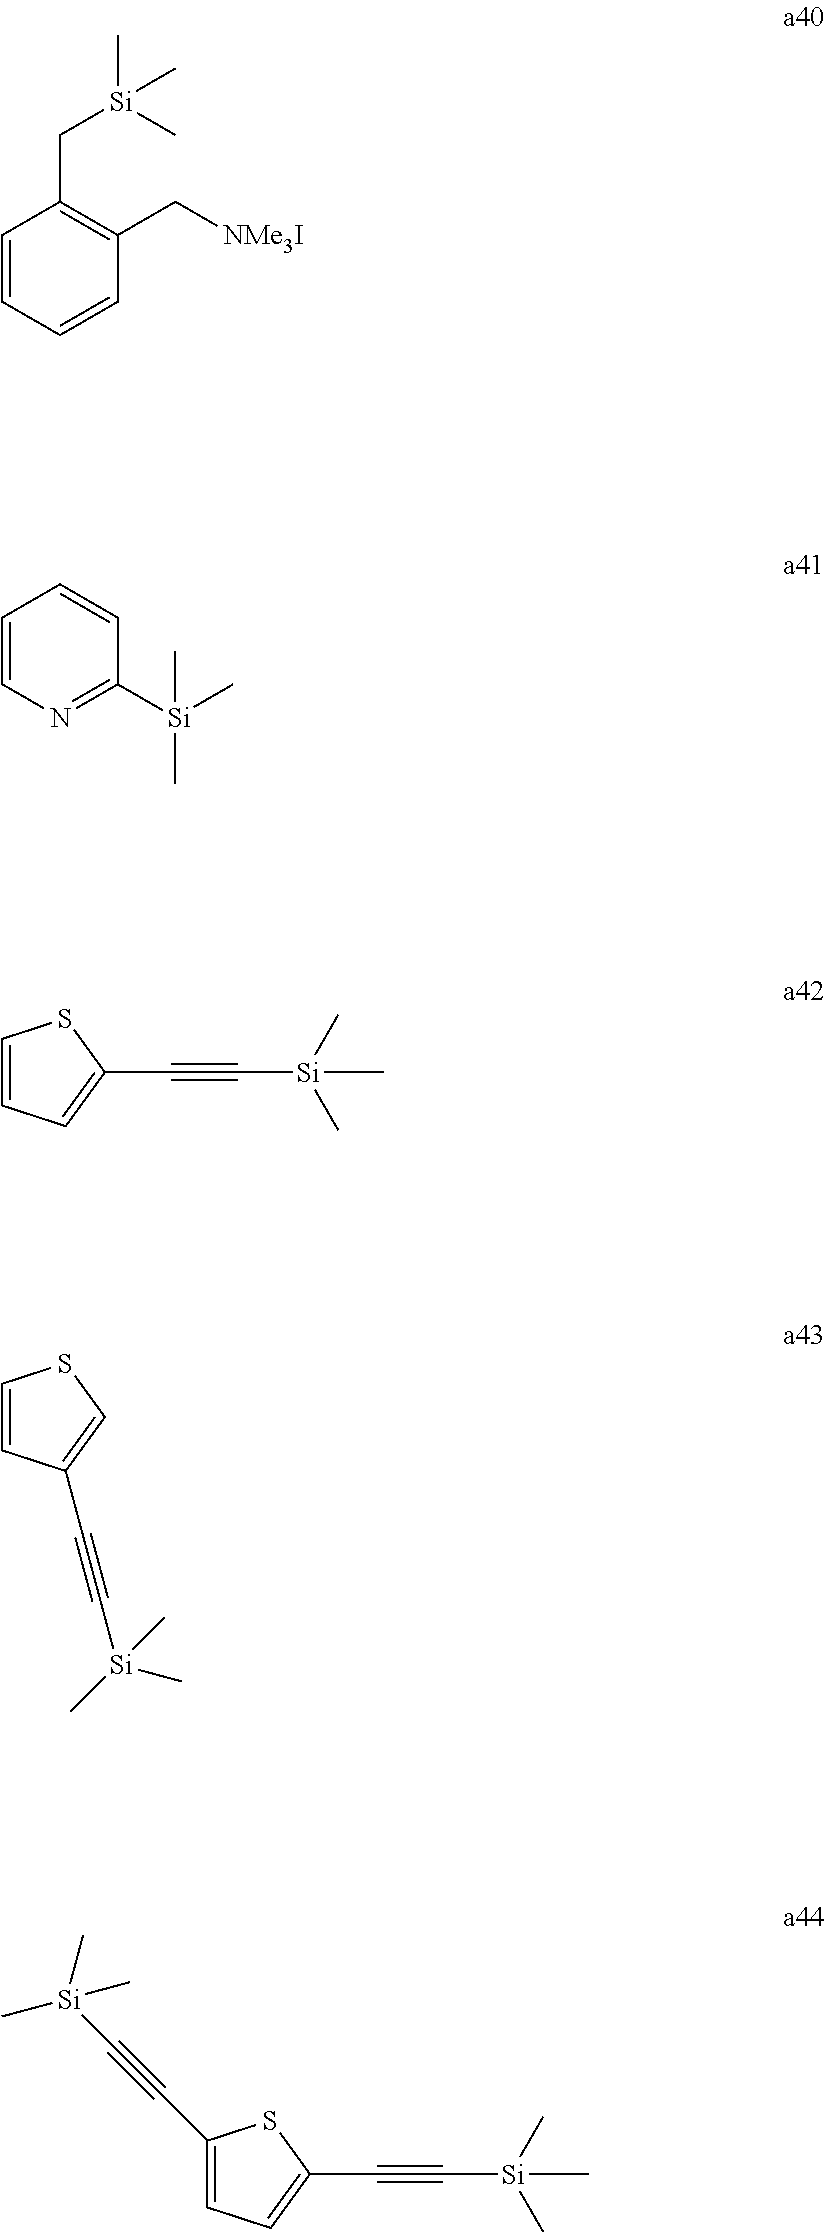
C1=CC=CC(C[NMe3I])=C1C[Si](C)(C)C.C1=CN=C([Si](C)(C)C)C=C1.C1=CC=C(C#C[Si](C)(C)C)S1.C1=CC(C#C[Si](C)(C)C)=CS1.C1(C#C[Si](C)(C)C)=CC=C(C#C[Si](C)(C)C)S1
